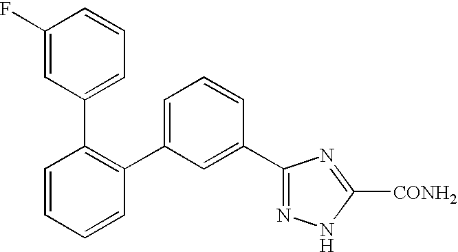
C1=CC=CC(C2=CC=CC(C3=NNC([CONH2])=N3)=C2)=C1C1=CC=CC(F)=C1
